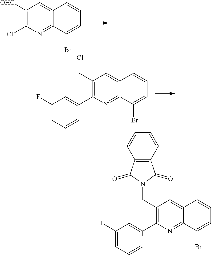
C1([OHC])=C(Cl)N=C2C(=C1)C=CC=C2Br.C1(CCl)=C(C2=CC(F)=CC=C2)N=C2C(=C1)C=CC=C2Br.C1(CN2C(=O)C3=C(C2=O)C=CC=C3)=C(C2=CC(F)=CC=C2)N=C2C(=C1)C=CC=C2Br
